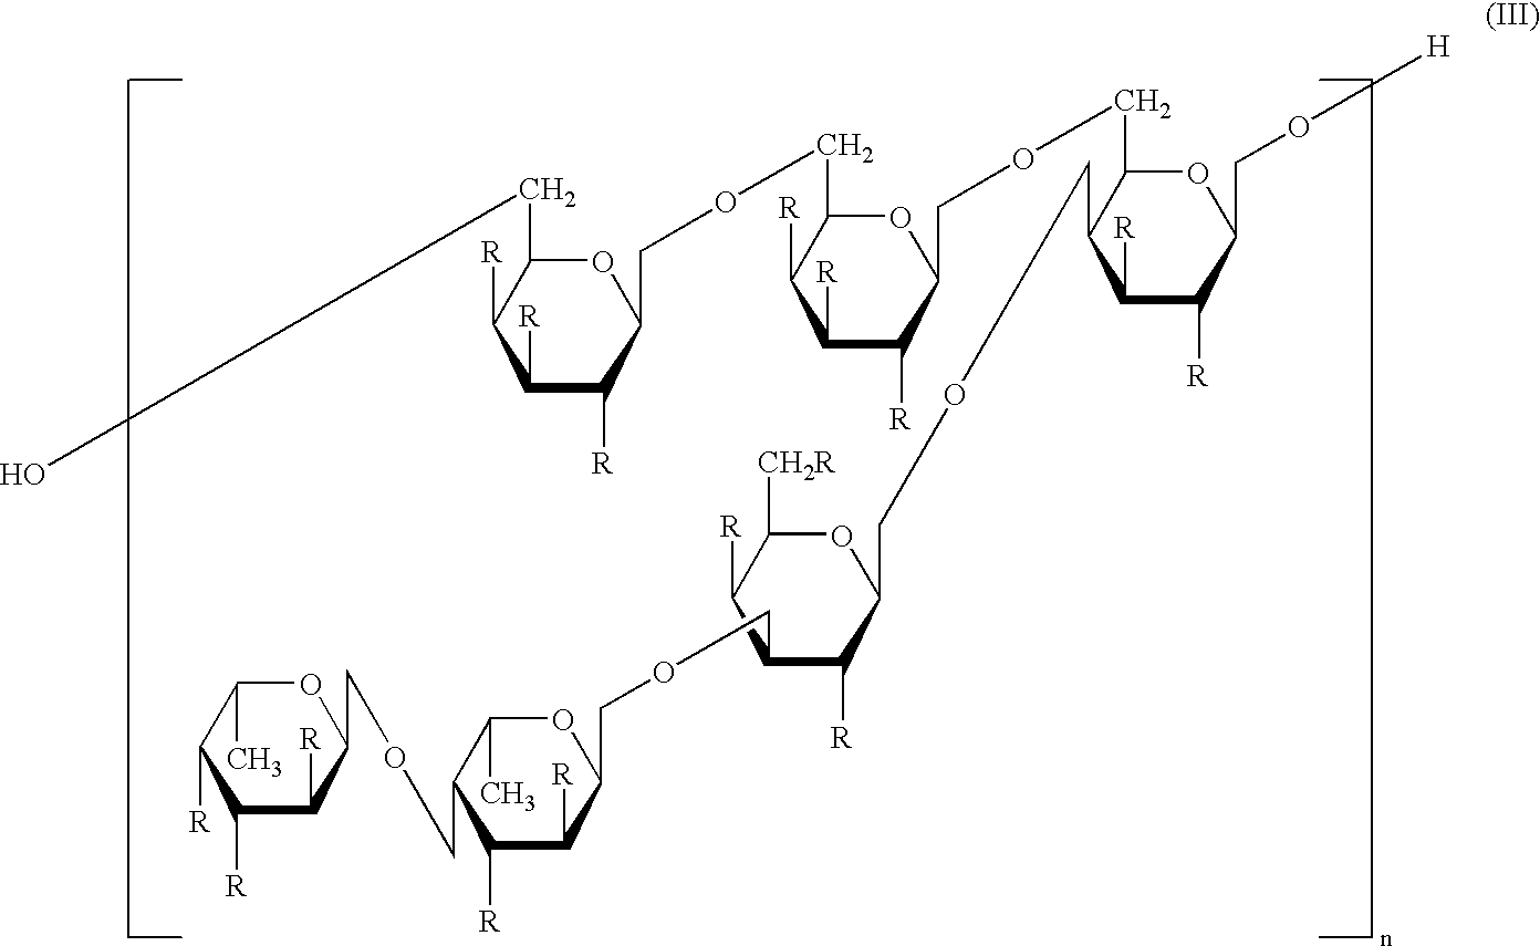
C1(COCC2C([R])C(COCC3C([R])C([R])C(COCC4C([R])C([R])C([R])C(C)O4)C(C)O3)C([R])C([CH2R])O2)C([R])C([R])C(CO[H])OC1COCC1C([R])C([R])C([R])C(COCC2C([R])C([R])C([R])C(CO)O2)O1
